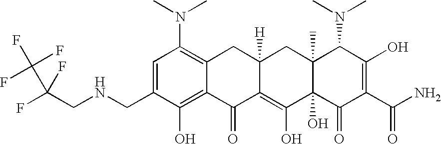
N(CC1=CC(N(C)C)=C2C(=C1O)C(=O)C1=C(O)C3(O)C(C)(CC1([H])C2)C(N(C)C)C(O)=C(C(N)=O)C3=O)CC(F)(C(F)(F)F)F
